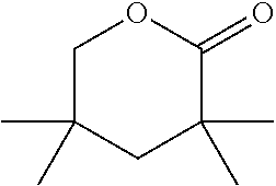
C1C(C)(C)CC(C)(C)C(=O)O1
